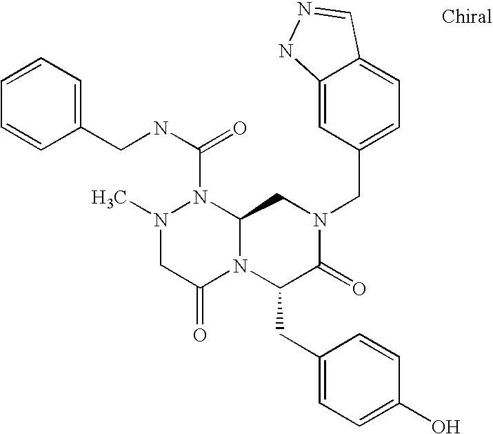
N(C(N1N(C)CC(=O)N2C1CN(CC1=CC=C3C(=C1)NN=C3)C(=O)C2CC1=CC=C(O)C=C1)=O)CC1=CC=CC=C1
